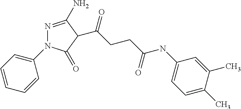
C1=CC=C(N2N=C(N)C(C(CCC(NC3=CC=C(C)C(C)=C3)=O)=O)C2=O)C=C1
